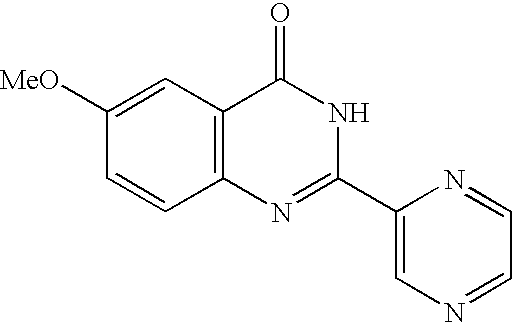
C1([MeO])=CC2=C(C=C1)N=C(C1=CN=CC=N1)NC2=O
